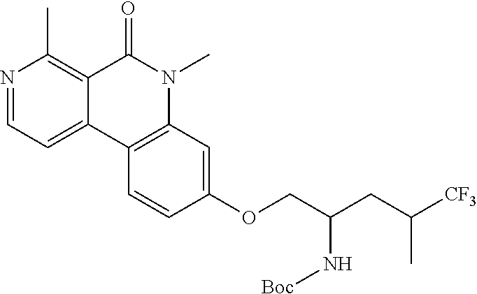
N1=CC=C2C(=C1C)C(=O)N(C)C1=C2C=CC(OCC(CC([CF3])C)N[Boc])=C1
